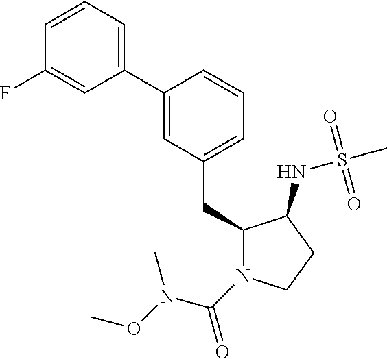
C1(CC2N(C(=O)N(C)OC)CCC2NS(C)(=O)=O)=CC=CC(C2=CC=CC(F)=C2)=C1
